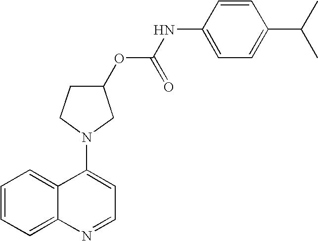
C1=CC=C2C(=C1)C(N1CC(OC(NC3=CC=C(C(C)C)C=C3)=O)CC1)=CC=N2
